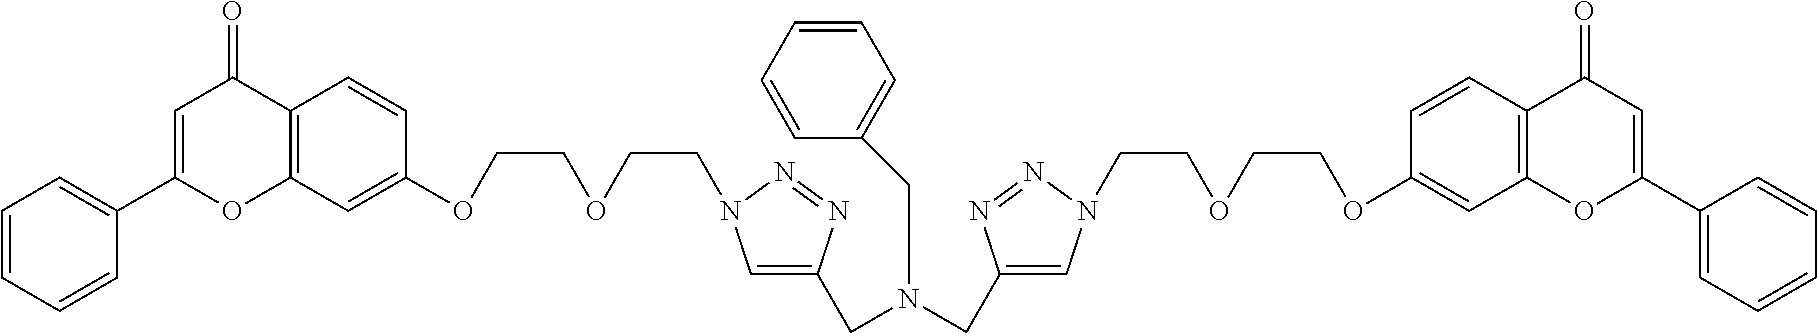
C12=C(C=C(OCCOCCN3C=C(CN(CC4=CN(CCOCCOC5=CC6=C(C=C5)C(=O)C=C(C5=CC=CC=C5)O6)N=N4)CC4=CC=CC=C4)N=N3)C=C1)OC(C1=CC=CC=C1)=CC2=O
